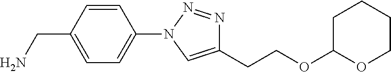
C1=CC(CN)=CC=C1N1C=C(CCOC2OCCCC2)N=N1
